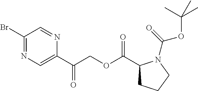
C1(Br)=NC=C(C(COC(C2CCCN2C(OC(C)(C)C)=O)=O)=O)N=C1
